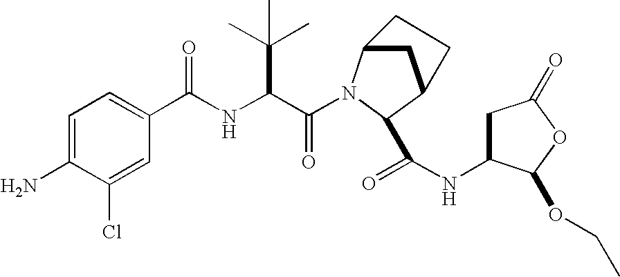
C(C(NC(C1=CC=C(N)C(Cl)=C1)=O)C(C)(C)C)(=O)N1C2CC(C1C(=O)NC1CC(=O)OC1OCC)CC2
